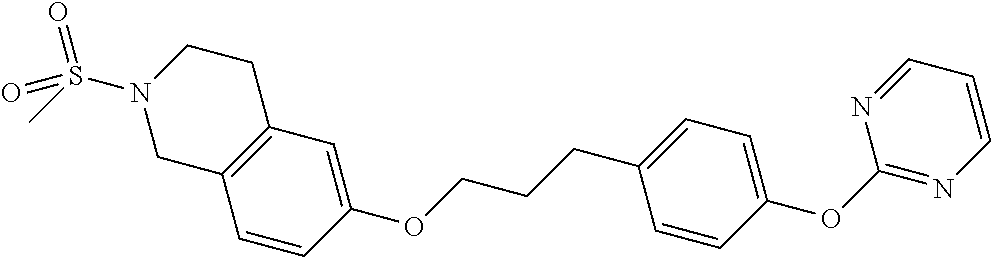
C1=CC(OCCCC2=CC=C(OC3=NC=CC=N3)C=C2)=CC2=C1CN(S(C)(=O)=O)CC2
